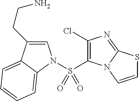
C1=C(CCN)C2=CC=CC=C2N1S(=O)(=O)C1=C(Cl)N=C2N1C=CS2
